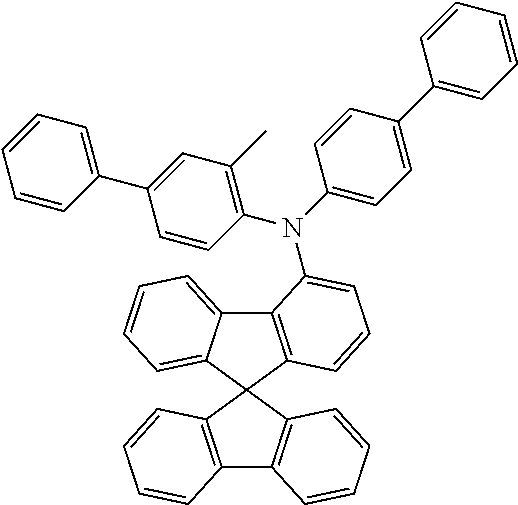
C12=C(C3(C4=CC=CC=C14)C1=C(C4=C3C=CC=C4)C=CC=C1)C=CC=C2N(C1=C(C)C=C(C2=CC=CC=C2)C=C1)C1=CC=C(C2=CC=CC=C2)C=C1
